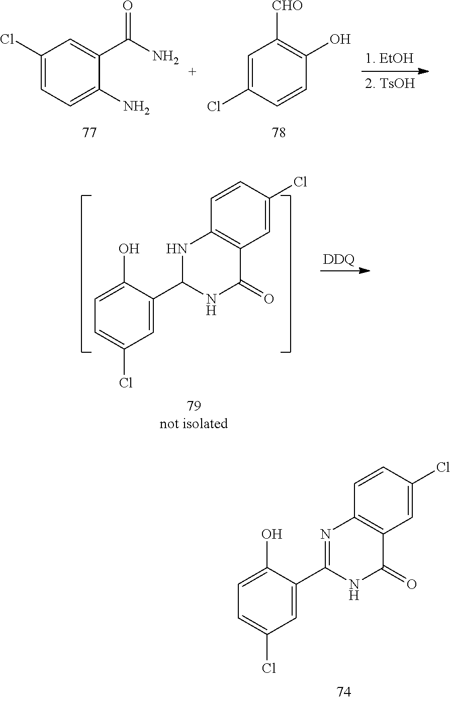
C1(Cl)=CC=C(N)C(C(=O)N)=C1.C1=C(Cl)C=CC(O)=C1[CHO].C1=C(C2NC(=O)C3=C(N2)C=CC(Cl)=C3)C(O)=CC=C1Cl.[DDQ].C1=C(C2=NC3=C(C(=O)N2)C=C(Cl)C=C3)C(O)=CC=C1Cl
